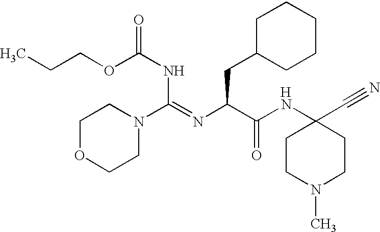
C1CN(C)CCC1(C#N)NC(C(N=C(NC(OCCC)=O)N1CCOCC1)CC1CCCCC1)=O.[H]
